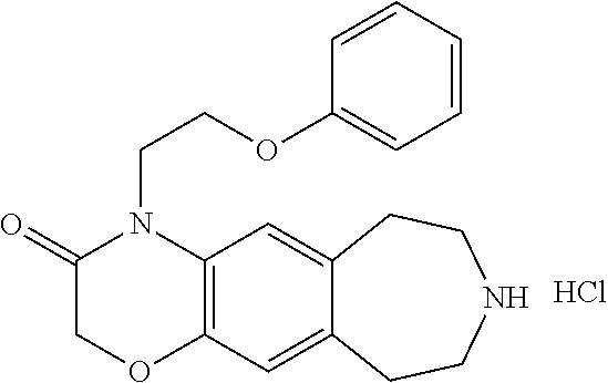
C12=C(C=C3C(=C1)CCNCC3)OCC(=O)N2CCOC1=CC=CC=C1.Cl
